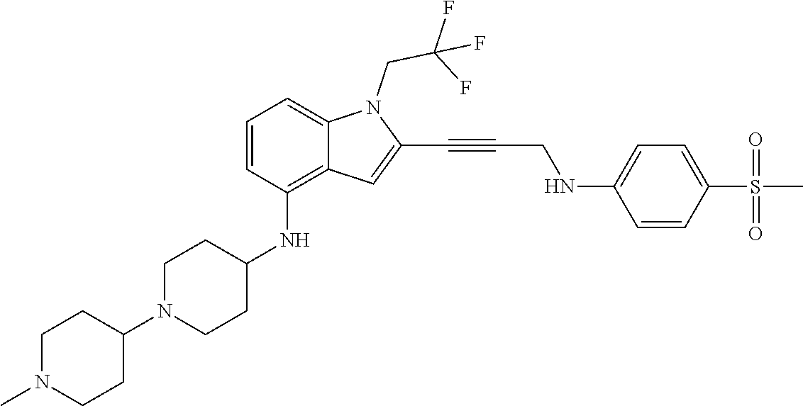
C(C#CC1=CC2=C(NC3CCN(C4CCN(C)CC4)CC3)C=CC=C2N1CC(F)(F)F)NC1=CC=C(S(C)(=O)=O)C=C1
